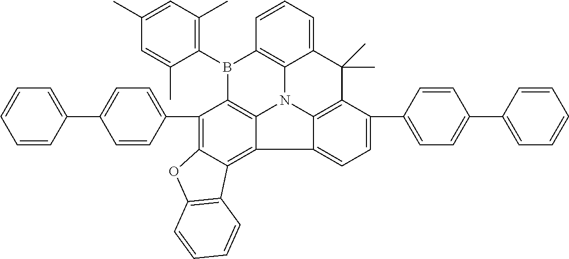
C1=CC=CC(C2=CC=C(C3=C4C(=C5C6=C3B(C3=C(C)C=C(C)C=C3C)C3=C7N6C6=C(C(C)(C)C7=CC=C3)C(C3=CC=C(C7=CC=CC=C7)C=C3)=CC=C56)C3=C(O4)C=CC=C3)C=C2)=C1
